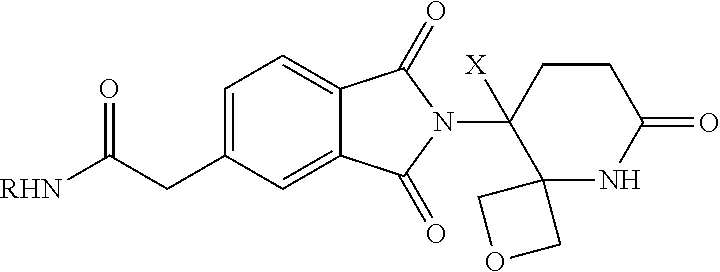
C1=C(CC([RHN])=O)C=C2C(=C1)C(=O)N(C1([X])C3(NC(=O)CC1)COC3)C2=O
